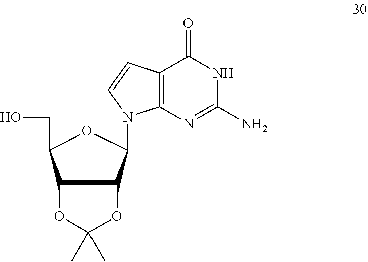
C12C(C(N3C4=C(C(=O)NC(N)=N4)C=C3)OC1CO)OC(C)(C)O2
